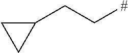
C1(CC[#])CC1
